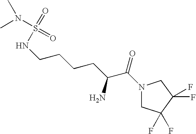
N(CCCCC(C(N1CC(F)(F)C(F)(F)C1)=O)N)S(=O)(N(C)C)=O
